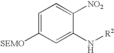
C1=C([SEMO])C=C(N[R2])C([NO2])=C1
